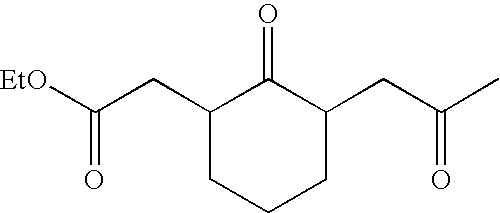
C1(CC([EtO])=O)CCCC(CC(C)=O)C1=O
